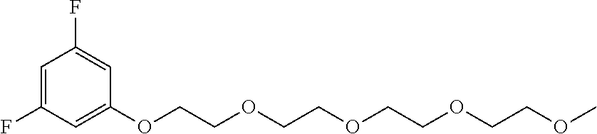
C1=C(F)C=C(OCCOCCOCCOCCOC)C=C1F
